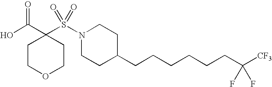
OC(C1(S(N2CCC(CCCCCCC([CF3])(F)F)CC2)(=O)=O)CCOCC1)=O
